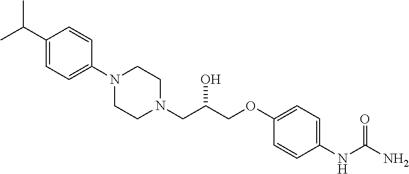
C1(C(C)C)=CC=C(N2CCN(CC(COC3=CC=C(NC(N)=O)C=C3)O)CC2)C=C1
